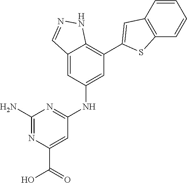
C12=CC(NC3=NC(N)=NC(C(O)=O)=C3)=CC(C3=CC4=C(S3)C=CC=C4)=C1NN=C2
